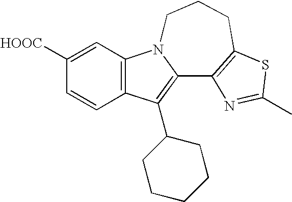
C12=C(C=C([HOOC])C=C1)N1C(=C2C2CCCCC2)C2=C(CCC1)SC(C)=N2
